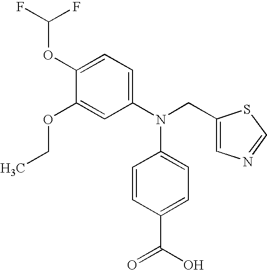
C1(OC(F)F)=CC=C(N(CC2=CN=CS2)C2=CC=C(C(=O)O)C=C2)C=C1OCC
